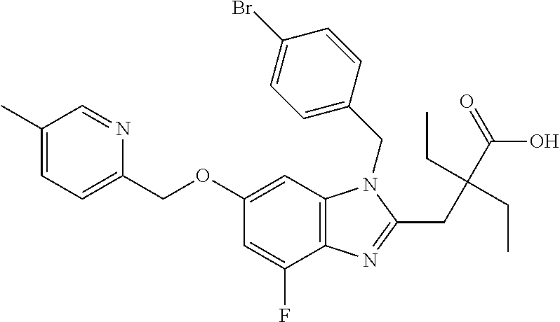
C1(C)=CC=C(COC2=CC3=C(C(F)=C2)N=C(CC(C(O)=O)(CC)CC)N3CC2=CC=C(Br)C=C2)N=C1
